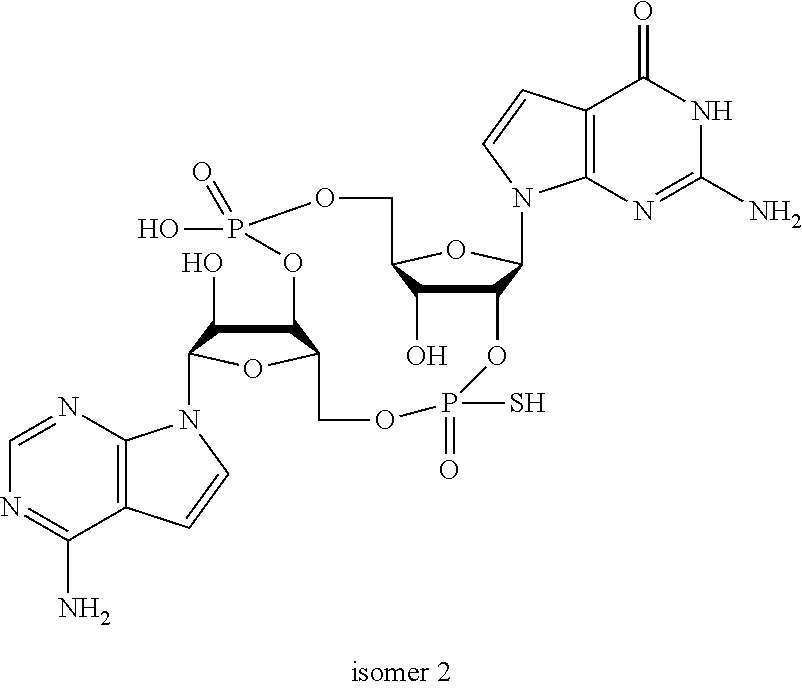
C12C(O)C(OC1N1C3=C(C(=O)NC(N)=N3)C=C1)COP(O)(=O)OC1C(O)C(N3C4=C(C(N)=NC=N4)C=C3)OC1COP(=O)(S)O2
